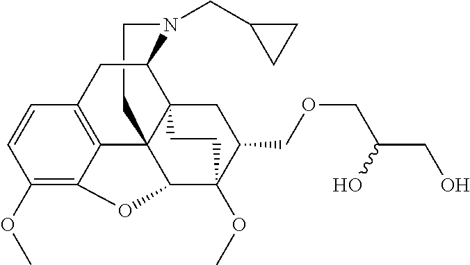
C1CN(CC2CC2)C2C34C15C1=C(C=CC(OC)=C1OC5C(OC)(C(COCC(CO)O)C3)CC4)C2
